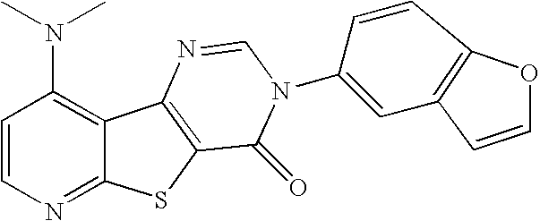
C12=C(N(C)C)C=CN=C1SC1=C2N=CN(C2=CC3=C(C=C2)OC=C3)C1=O
